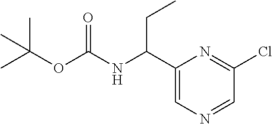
C1(C(NC(=O)OC(C)(C)C)CC)=CN=CC(Cl)=N1
